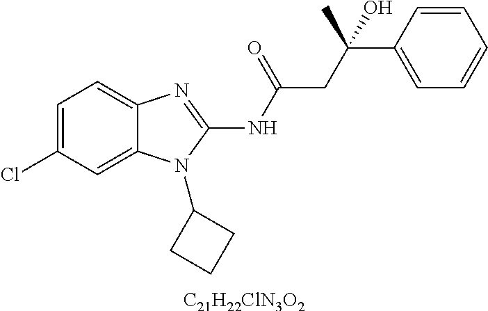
C1=C(Cl)C=C2C(=C1)N=C(NC(=O)CC(C1=CC=CC=C1)(O)C)N2C1CCC1.[C21H22ClN3O2]
